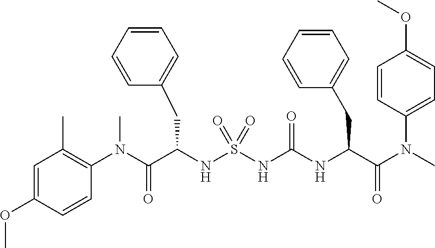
C1=C(OC)C=CC(N(C(C(NS(NC(NC(C(N(C)C2=CC=C(OC)C=C2)=O)CC2=CC=CC=C2)=O)(=O)=O)CC2=CC=CC=C2)=O)C)=C1C
